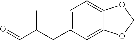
C1=C(CC(C=O)C)C=C2C(=C1)OCO2
